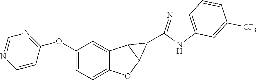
C12=CC=C(OC3=NC=NC=C3)C=C1C1C(O2)C1C1=NC2=C(N1)C=C([CF3])C=C2
